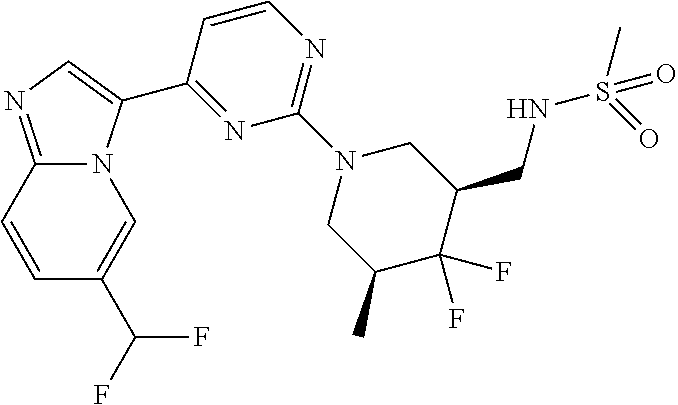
C12=NC=C(C3=NC(N4CC(C)C(F)(F)C(CNS(C)(=O)=O)C4)=NC=C3)N1C=C(C(F)F)C=C2
